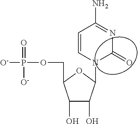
C1=Cn(c2C(O)C(O)C(COP([O-])([O-])=O)O2)C(=O)N=C1N
